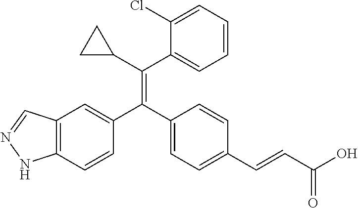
C12=C(C=CC(C(C3=CC=C(C=CC(O)=O)C=C3)=C(C3CC3)C3=CC=CC=C3Cl)=C1)NN=C2
